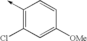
C1(->C)=C(Cl)C=C([OMe])C=C1
